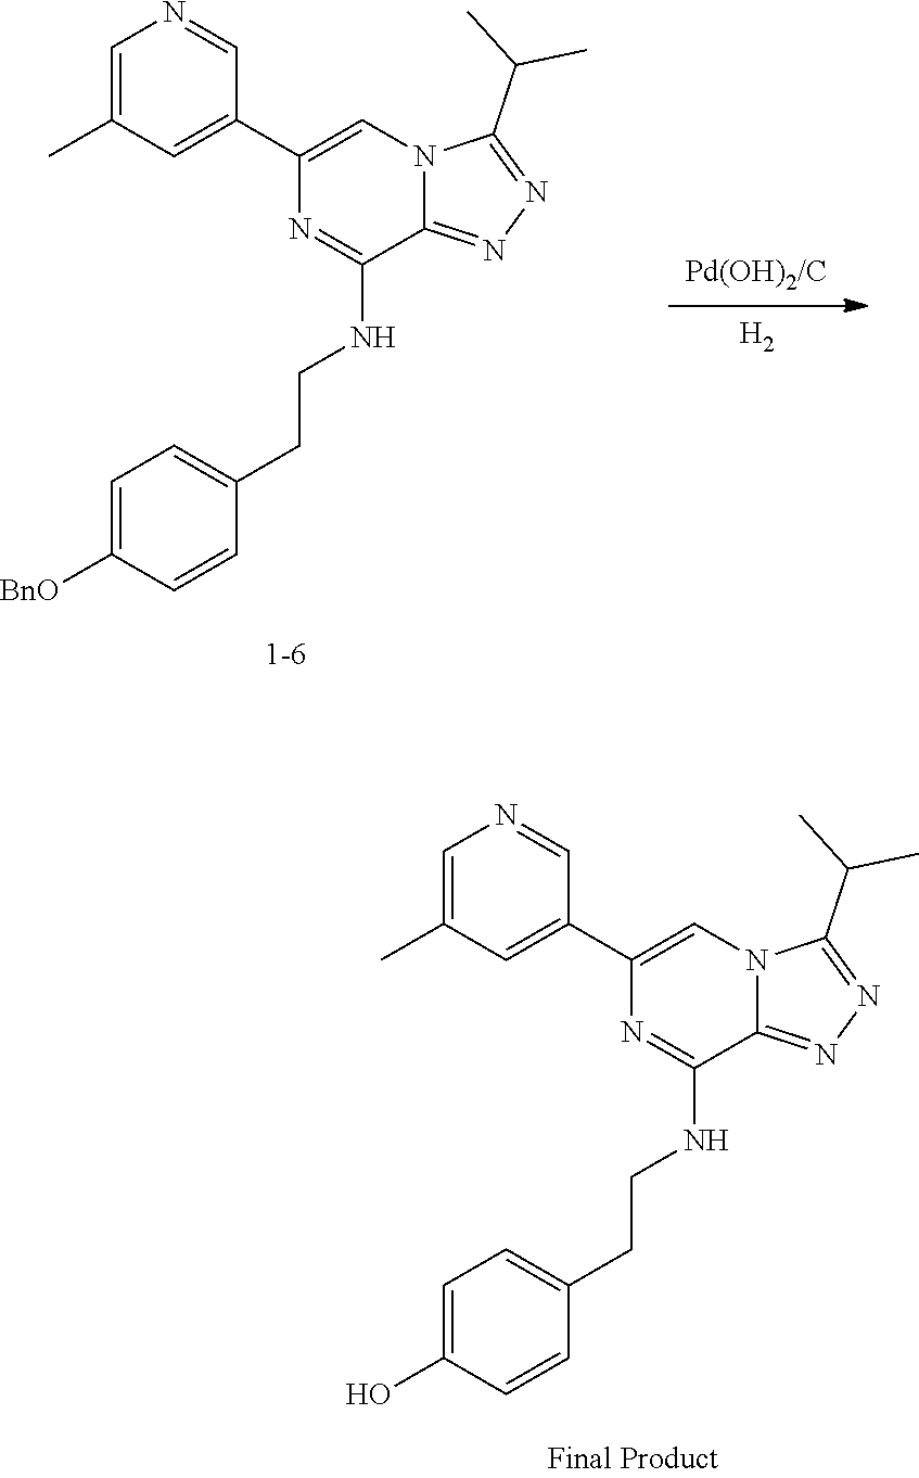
C1=C([BnO])C=CC(CCNC2=NC(C3=CC(C)=CN=C3)=CN3C2=NN=C3C(C)C)=C1.[H2].C1=C(O)C=CC(CCNC2=NC(C3=CC(C)=CN=C3)=CN3C2=NN=C3C(C)C)=C1
